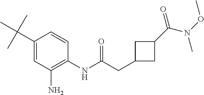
N(C(CC1CC(C(N(OC)C)=O)C1)=O)C1=C(N)C=C(C(C)(C)C)C=C1
